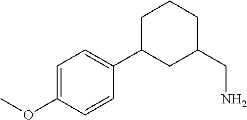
C1=C(OC)C=CC(C2CC(CN)CCC2)=C1
